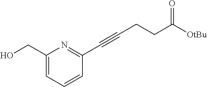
[OtBu]C(CCC#CC1=NC(CO)=CC=C1)=O
